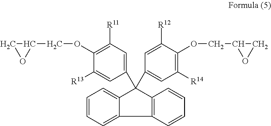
C12=C(C=CC=C1)C1=CC=CC=C1C2(C1=CC([R11])=C(OCC2CO2)C([R13])=C1)C1=CC([R14])=C(OCC2OC2)C([R12])=C1
